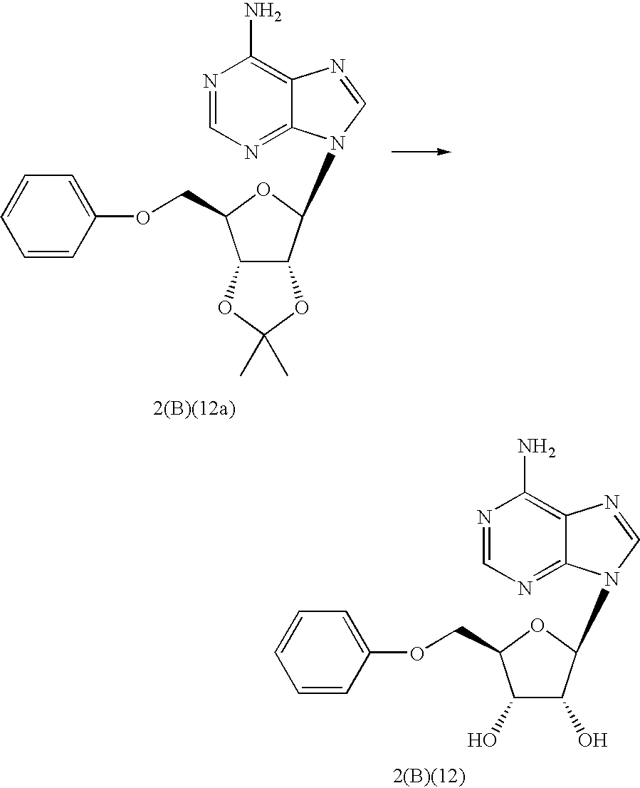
N1=CN=C2C(=C1N)N=CN2C1C2C(C(COC3=CC=CC=C3)O1)OC(C)(C)O2.N1=CN=C2C(=C1N)N=CN2C1C(O)C(O)C(COC2=CC=CC=C2)O1
